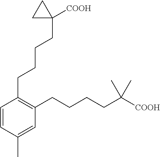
C1=CC(C)=CC(CCCCC([COOH])(C)C)=C1CCCCC1([COOH])CC1
